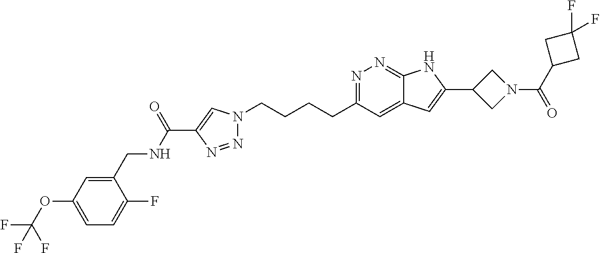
N1=C(CCCCN2N=NC(C(NCC3=CC(OC(F)(F)F)=CC=C3F)=O)=C2)C=C2C(=N1)NC(C1CN(C(C3CC(F)(F)C3)=O)C1)=C2
